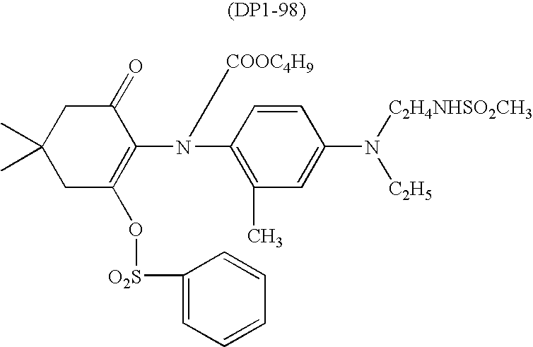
C1C(O[O2S]C2=CC=CC=C2)=C(N(C2=C(C)C=C(N([C2H5])[C2H4NHSO2CH3])C=C2)[COOC4H9])C(=O)CC1(C)C
